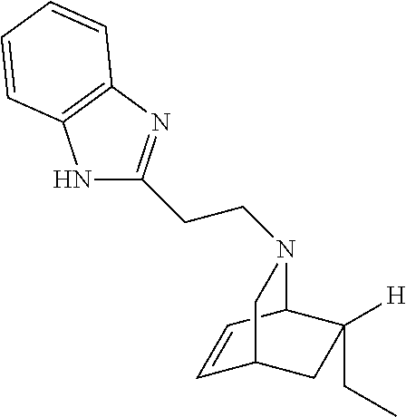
C(N1C2C=CC(CC2([H])CC)C1)CC1=NC2=C(N1)C=CC=C2
